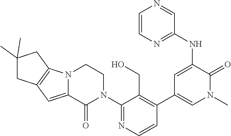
C1(N2CCN3C(=CC4=C3CC(C)(C)C4)C2=O)=NC=CC(C2=CN(C)C(=O)C(NC3=NC=CN=C3)=C2)=C1CO
